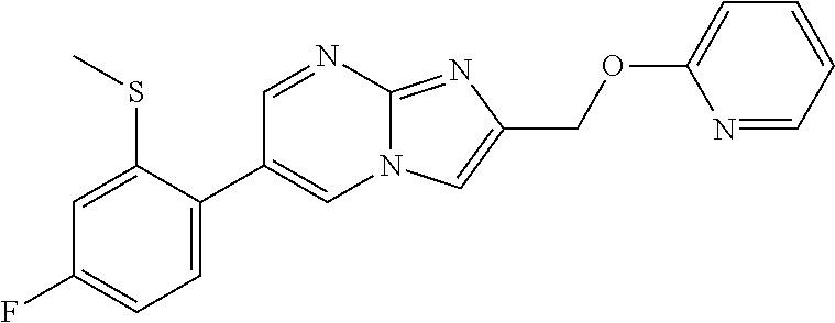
C1=C(C2=CN3C(=NC(COC4=CC=CC=N4)=C3)N=C2)C(SC)=CC(F)=C1
